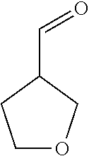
C1OCC(C=O)C1
